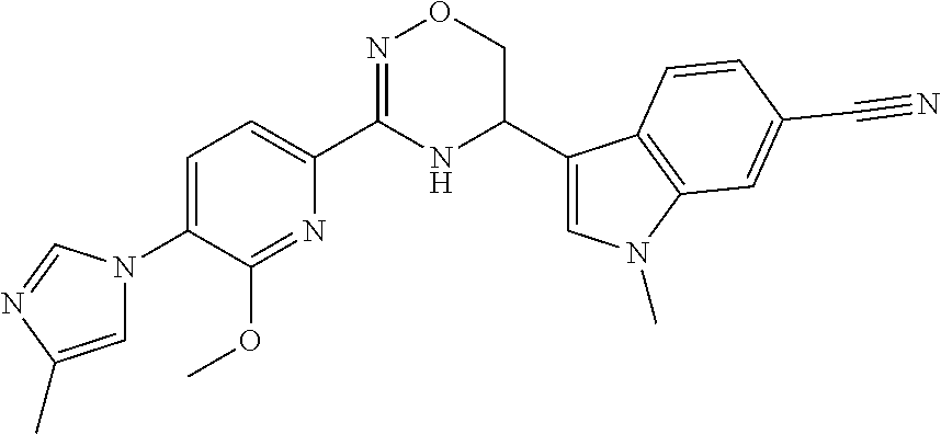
C1=C(N2C=C(C)N=C2)C(OC)=NC(C2=NOCC(C3=CN(C)C4=C3C=CC(C#N)=C4)N2)=C1
